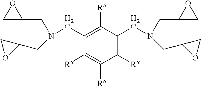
C1([R])=C(CN(CC2CO2)CC2OC2)C([R])=C(CN(CC2CO2)CC2OC2)C([R])=C1[R]
